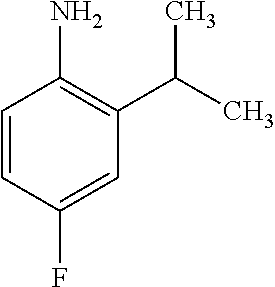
NC1=C(C(C)C)C=C(F)C=C1
